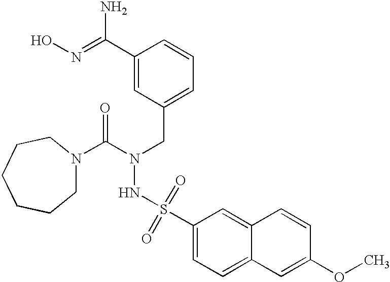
C(N(CC1=CC=CC(C(N)=NO)=C1)NS(C1=CC=C2C(=C1)C=CC(OC)=C2)(=O)=O)(=O)N1CCCCCC1
